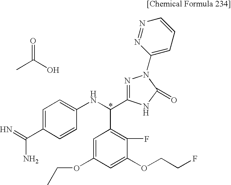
CC(O)=O.C1=C(C(=N)N)C=CC(NC(C2=C(F)C(OCCF)=CC(OCC)=C2)C2=NN(C3=CC=CN=N3)C(=O)N2)=C1
